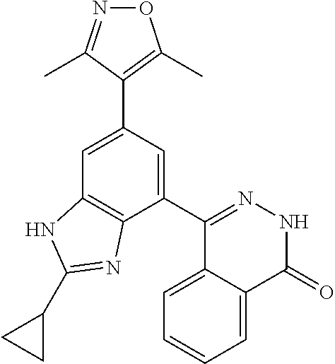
C1(C2=NNC(=O)C3=CC=CC=C23)=CC(C2=C(C)ON=C2C)=CC2=C1N=C(C1CC1)N2
